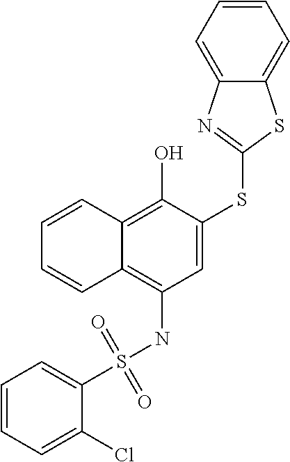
C1=CC2=C(O)C(SC3=NC4=CC=CC=C4S3)=CC(NS(=O)(=O)C3=CC=CC=C3Cl)=C2C=C1
